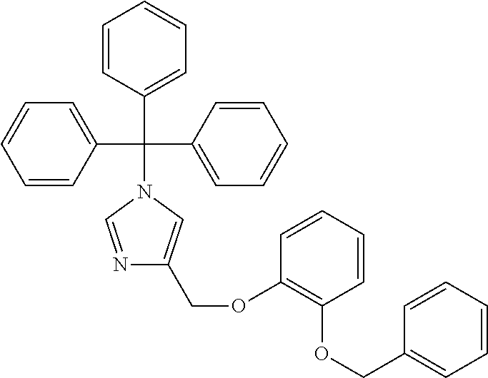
C1(C(C2=CC=CC=C2)(N2C=NC(COC3=C(OCC4=CC=CC=C4)C=CC=C3)=C2)C2=CC=CC=C2)=CC=CC=C1
